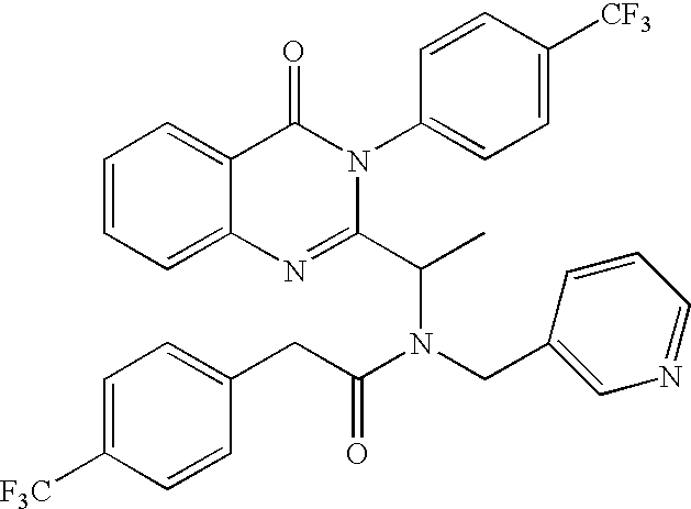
C1=CC=C2C(=C1)C(=O)N(C1=CC=C([CF3])C=C1)C(C(C)N(C(CC1=CC=C([F3C])C=C1)=O)CC1=CN=CC=C1)=N2
